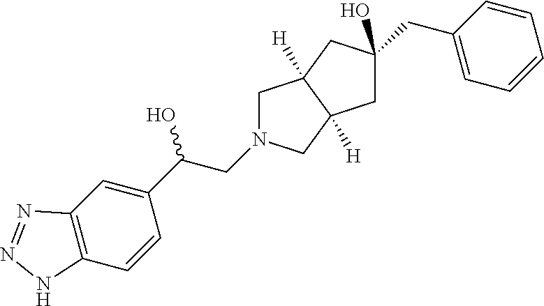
C1C(CC2=CC=CC=C2)(O)CC2([H])C1([H])CN(CC(O)C1=CC3=C(C=C1)NN=N3)C2
